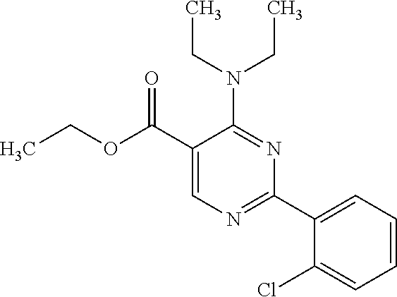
N(C1=NC(C2=CC=CC=C2Cl)=NC=C1C(OCC)=O)(CC)CC
